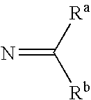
N=C([Ra])[Rb]
